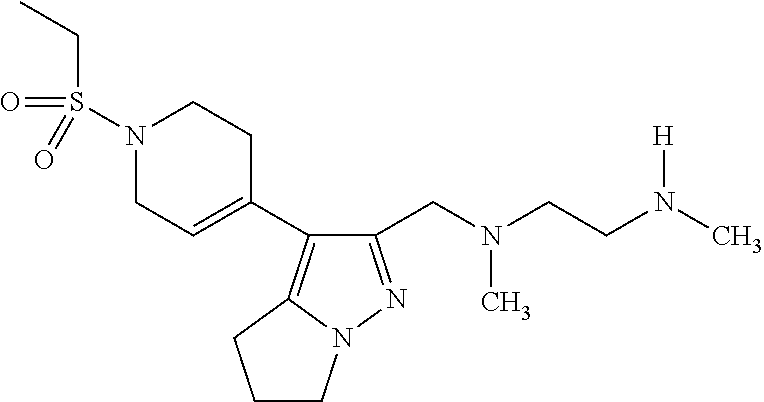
C1(CN(CCN(C)[H])C)=NN2C(=C1C1=CCN(S(=O)(CC)=O)CC1)CCC2
